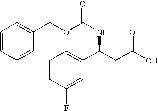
C1=CC=CC(COC(NC(CC(O)=O)C2=CC=CC(F)=C2)=O)=C1
